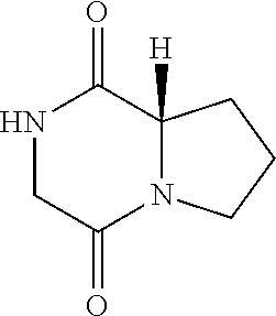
N1CC(=O)N2C([H])(C1=O)CCC2
